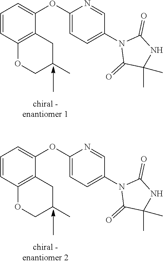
C1=CC2=C(C(OC3=CC=C(N4C(=O)C(C)(C)NC4=O)C=N3)=C1)CC(C)CO2.C1=CC2=C(C(OC3=CC=C(N4C(=O)C(C)(C)NC4=O)C=N3)=C1)CC(C)CO2
